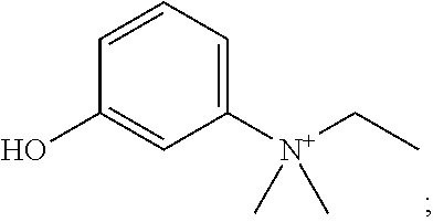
C1=CC=C([N+](C)(C)CC)C=C1O
